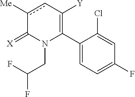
C1(C2=C([Y])cc([Me])C(=[X])N2CC(F)F)=CC=C(F)C=C1Cl
